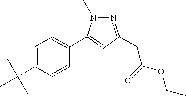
C1=C(C(C)(C)C)C=CC(C2=CC(CC(OCC)=O)=NN2C)=C1
